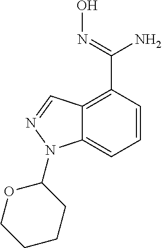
C12=CC=CC(C(=NO)N)=C1C=NN2C1OCCCC1
